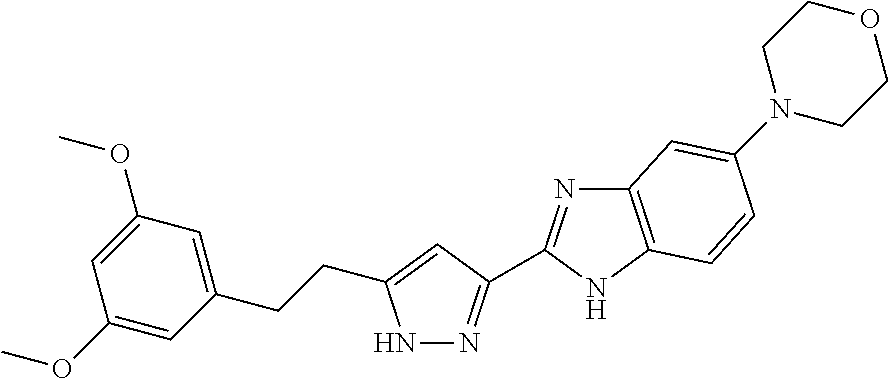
N1N=C(C2=NC3=C(N2)C=CC(N2CCOCC2)=C3)C=C1CCC1=CC(OC)=CC(OC)=C1
